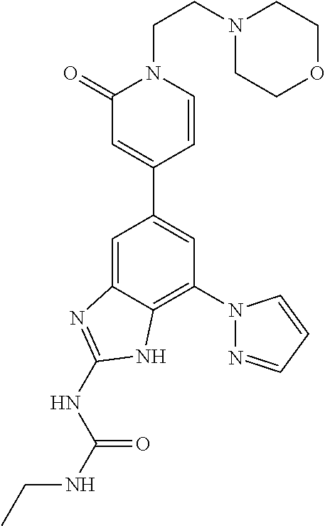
C1=C2C(=C(N3N=CC=C3)C=C1C1=CC(=O)N(CCN3CCOCC3)C=C1)NC(NC(NCC)=O)=N2
